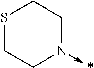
S1CCN(->*)CC1
